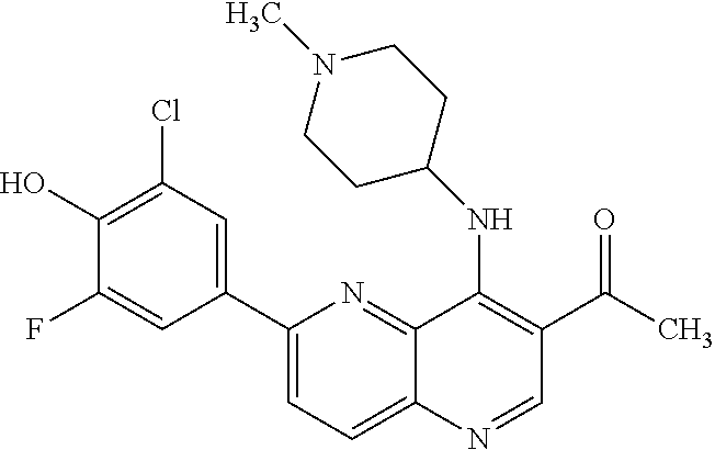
C1(C2=CC(Cl)=C(O)C(F)=C2)=CC=C2C(=N1)C(NC1CCN(C)CC1)=C(C(=O)C)C=N2
